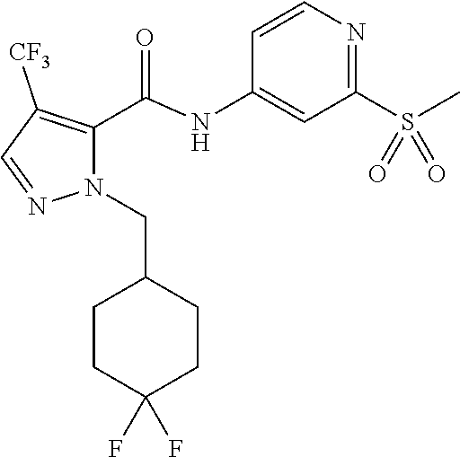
C1=CC(NC(=O)C2=C([CF3])C=NN2CC2CCC(F)(F)CC2)=CC(S(C)(=O)=O)=N1
